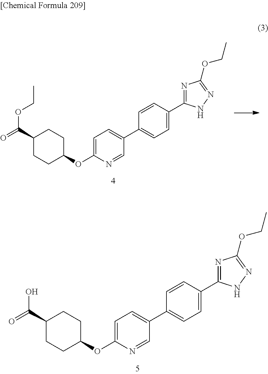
C1=C(OC2CCC(C(=O)O)CC2)N=CC(C2=CC=C(C3=NC(OCC)=NN3)C=C2)=C1.C1=C(OC2CCC(C(=O)OCC)CC2)N=CC(C2=CC=C(C3=NC(OCC)=NN3)C=C2)=C1
